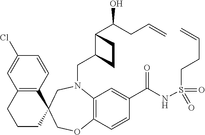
C1=CC(Cl)=CC2=C1C1(CCC2)CN(CC2C(C(O)CC=C)CC2)C2=C(C=CC(C(NS(=O)(=O)CCC=C)=O)=C2)OC1
